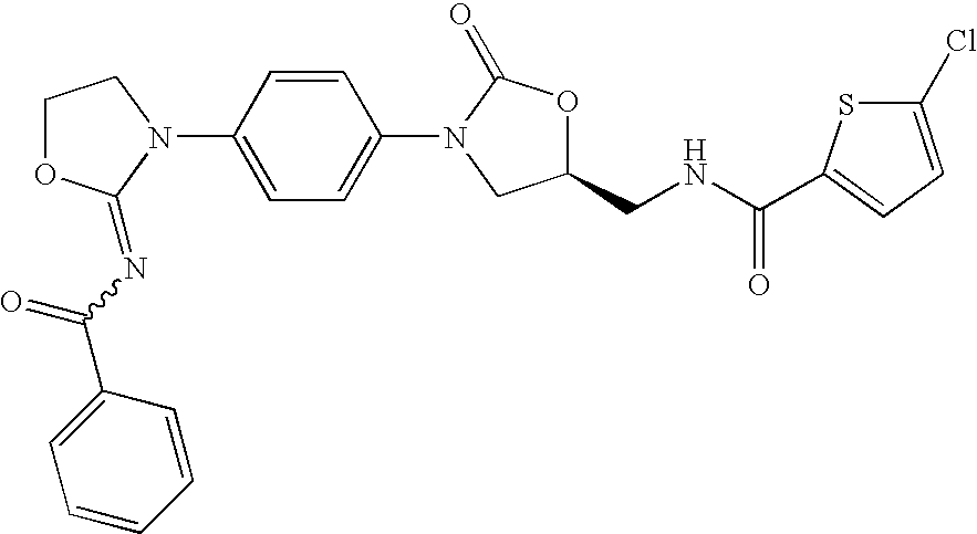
N1(C2=CC=C(N3CC(CNC(C4=CC=C(Cl)S4)=O)OC3=O)C=C2)CCOC1=NC(C1=CC=CC=C1)=O
